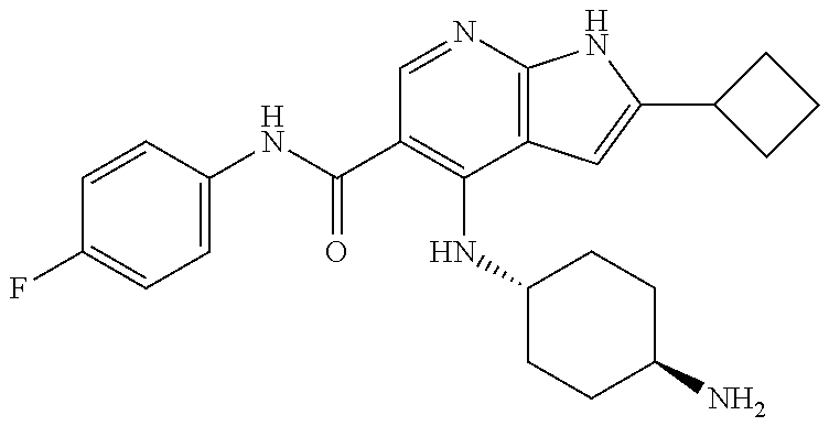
C1=CC(NC(C2=C(NC3CCC(N)CC3)C3=C(N=C2)NC(C2CCC2)=C3)=O)=CC=C1F
